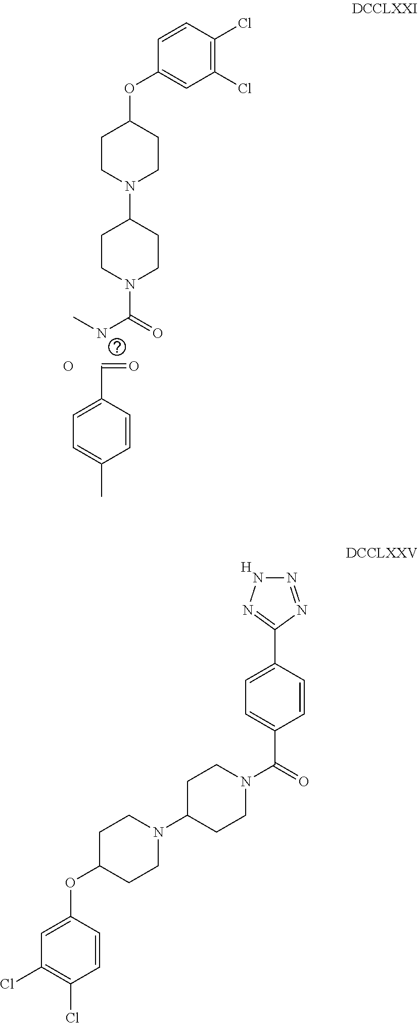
C1(Cl)=C(Cl)C=CC(OC2CCN(C3CCN(C(=O)NC)CC3)CC2)=C1.C(C1=CC=C(C)C=C1)=O.O.ClC1=C(Cl)C=C(OC2CCN(C3CCN(C(=O)C4=CC=C(C5=NNN=N5)C=C4)CC3)CC2)C=C1.[H]
